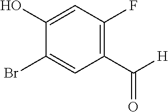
C1=C(O)C(Br)=CC(C([H])=O)=C1F
